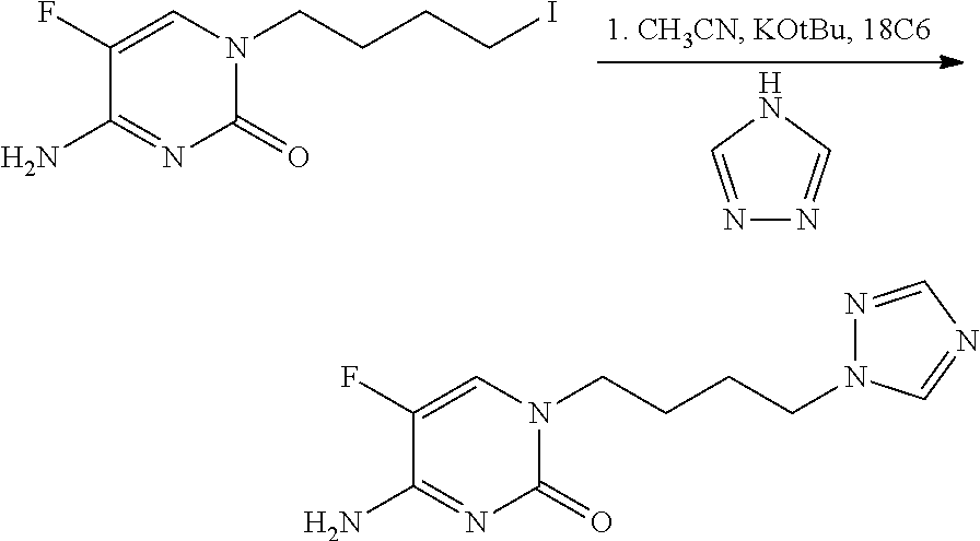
N1=CNC=N1.C1(=O)N(CCCCI)C=C(F)C(N)=N1.C1(=O)N(CCCCN2N=CN=C2)C=C(F)C(N)=N1
